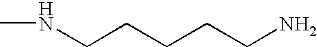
N(CCCCCN)C
